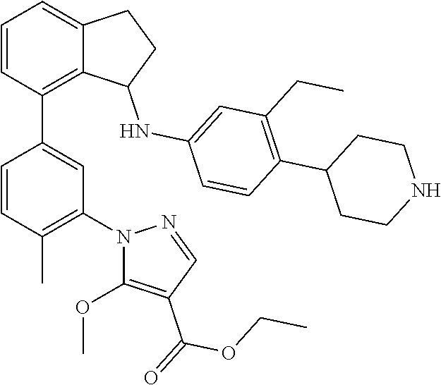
C1=CC(C2=CC(N3C(OC)=C(C(OCC)=O)C=N3)=C(C)C=C2)=C2C(=C1)CCC2NC1=CC(CC)=C(C2CCNCC2)C=C1
